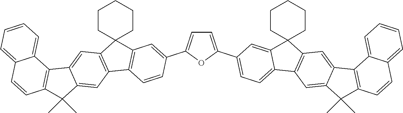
C1=C(C2=CC=C3C(=C2)C2(C4=C3C=C3C(=C4)C4=C(C3(C)C)C=CC3=CC=CC=C43)CCCCC2)OC(C2=CC3=C(C=C2)C2=C(C34CCCCC4)C=C3C(=C2)C(C)(C)C2=C3C3=CC=CC=C3C=C2)=C1
